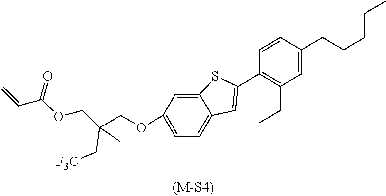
C1=C(OCC(COC(C=C)=O)(C[F3C])C)C=C2C(=C1)C=C(C1=C(CC)C=C(CCCCC)C=C1)S2
